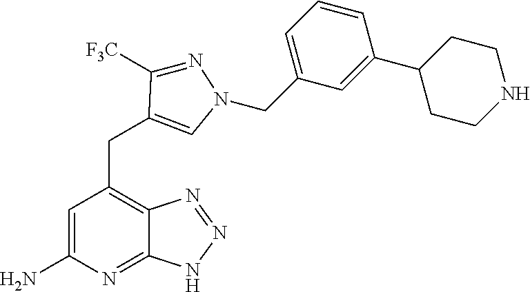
C1=C(N)N=C2C(=C1CC1=CN(CC3=CC=CC(C4CCNCC4)=C3)N=C1[F3C])N=NN2
